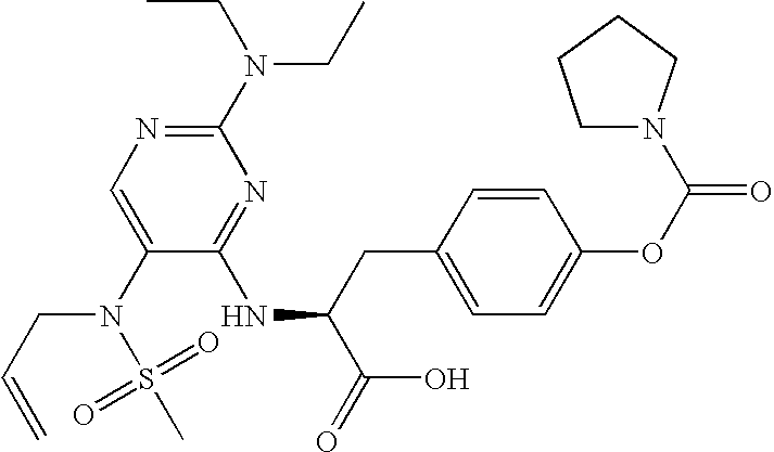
C1(N(CC)CC)=NC=C(N(CC=C)S(C)(=O)=O)C(NC(CC2=CC=C(OC(=O)N3CCCC3)C=C2)C(O)=O)=N1
